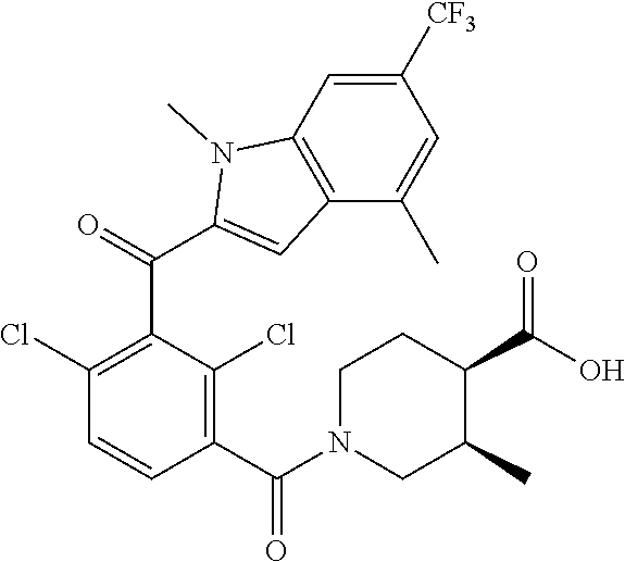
C1(Cl)=C(C(=O)C2=CC3=C(C=C([CF3])C=C3C)N2C)C(Cl)=C(C(=O)N2CC(C)C(C(O)=O)CC2)C=C1
